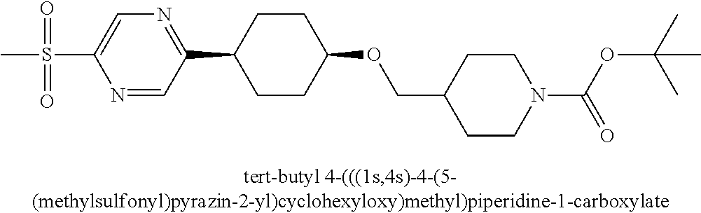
S(C1=CN=C(C2CCC(OCC3CCN(C(OC(C)(C)C)=O)CC3)CC2)C=N1)(=O)(=O)C
